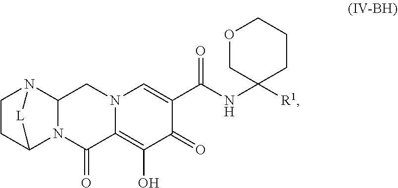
C1(=O)C2=C(O)C(=O)C(C(=O)NC3([R1])CCCOC3)=CN2CC2N3CCC(N12)[L]3
